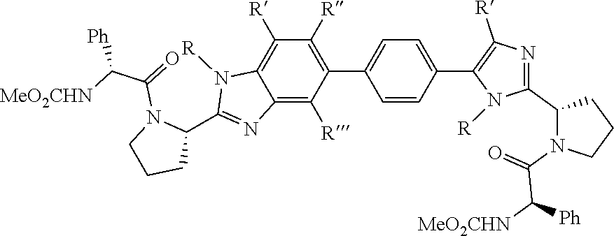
C12=C([R])C(C3=CC=C(C4=C([R])N=C(C5N(C(C([MeO2CHN])[Ph])=O)CCC5)N4[R])C=C3)=C([R])C([R])=C1N([R])C(C1N(C(=O)C([MeO2CHN])[Ph])CCC1)=N2
